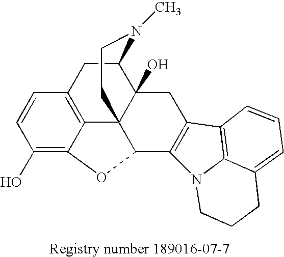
C12=C3CC4C5(O)C1(C(C1=C(C5)C5=C6N1CCCC6=CC=C5)OC2=C(O)C=C3)CCN4C
